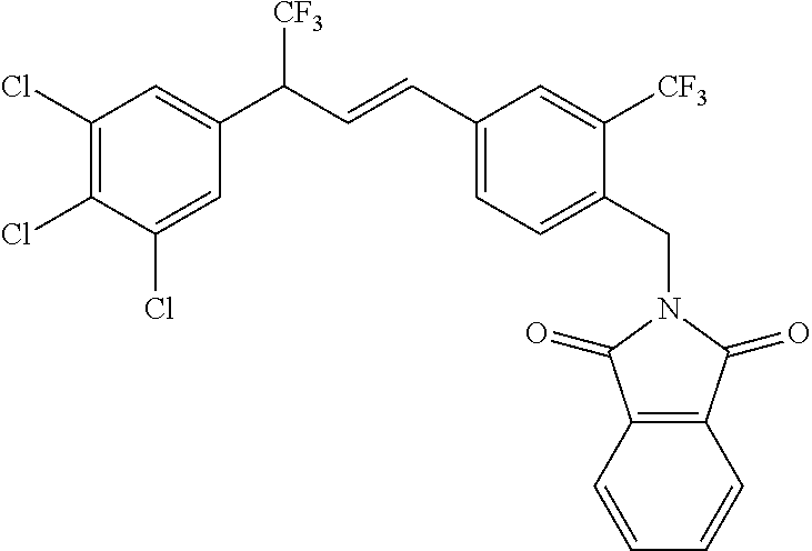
C1(C=CC(C2=CC(Cl)=C(Cl)C(Cl)=C2)[CF3])=CC=C(CN2C(=O)C3=C(C2=O)C=CC=C3)C([CF3])=C1
